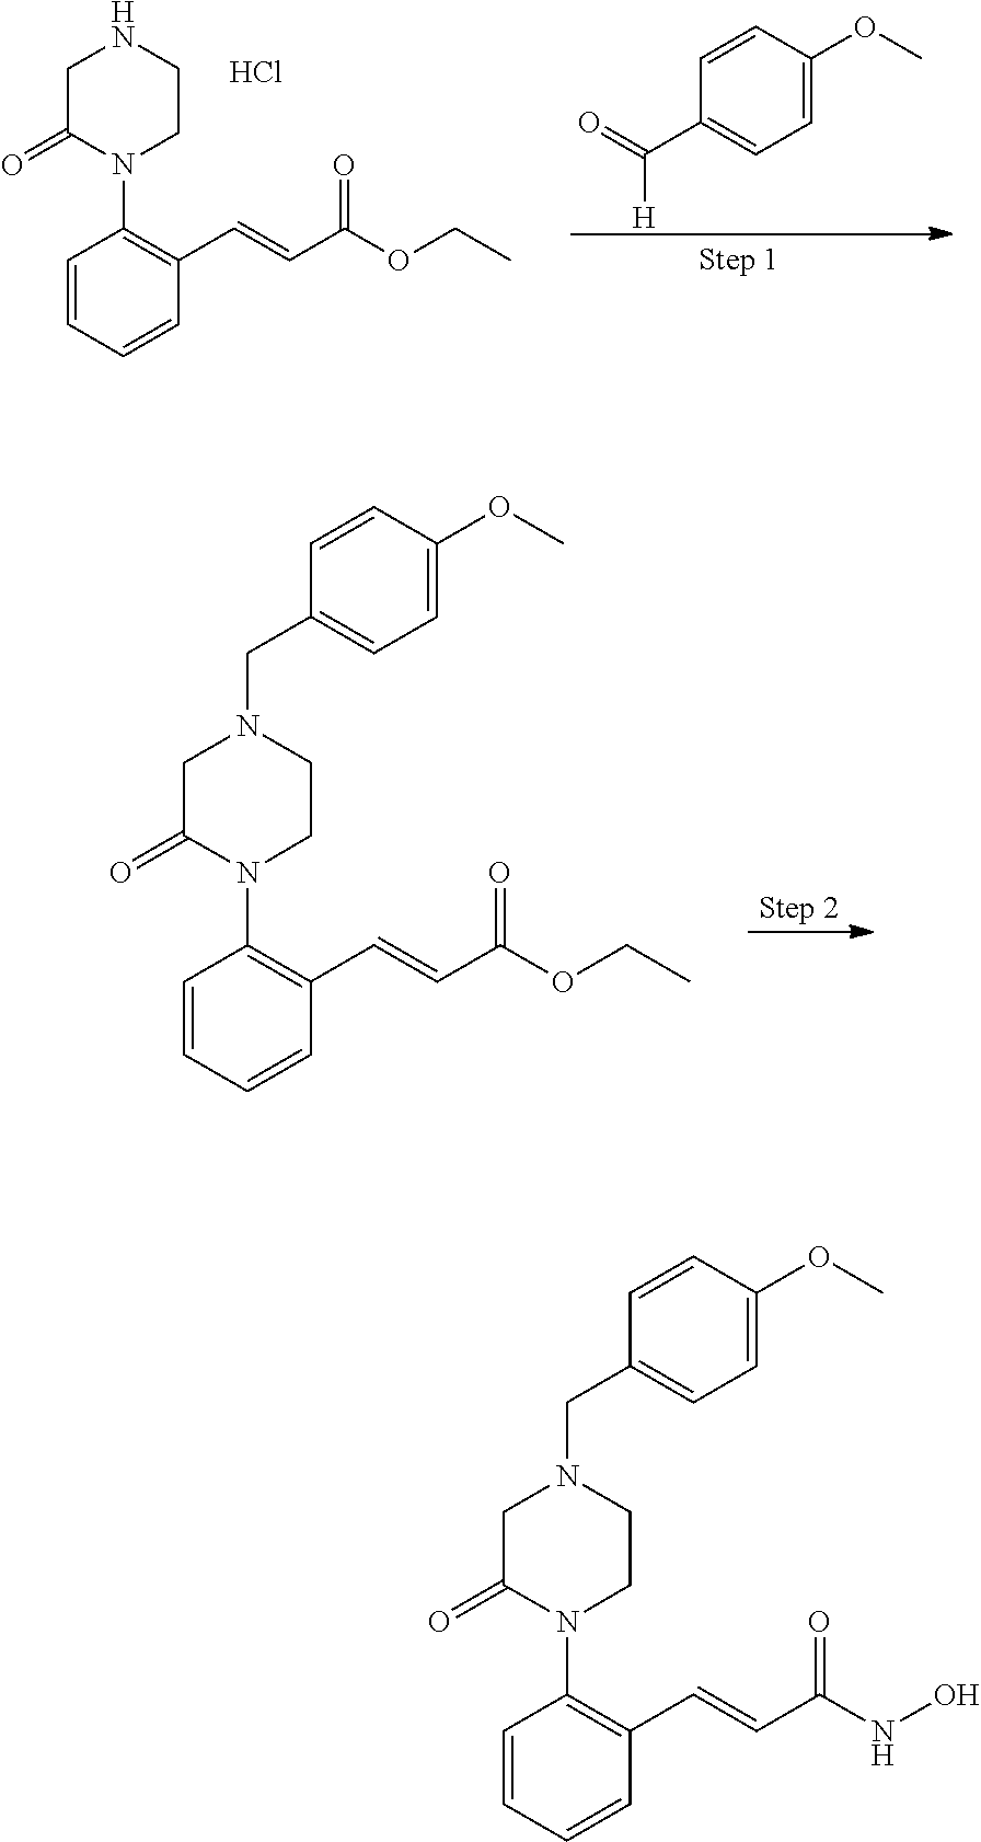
Cl.C1=C(OC)C=CC(C(=O)[H])=C1.C1=CC=CC(C=CC(OCC)=O)=C1N1C(=O)CNCC1.C1=CC=CC(C=CC(OCC)=O)=C1N1CCN(CC2=CC=C(OC)C=C2)CC1=O.C1=CC=CC(C=CC(NO)=O)=C1N1CCN(CC2=CC=C(OC)C=C2)CC1=O
